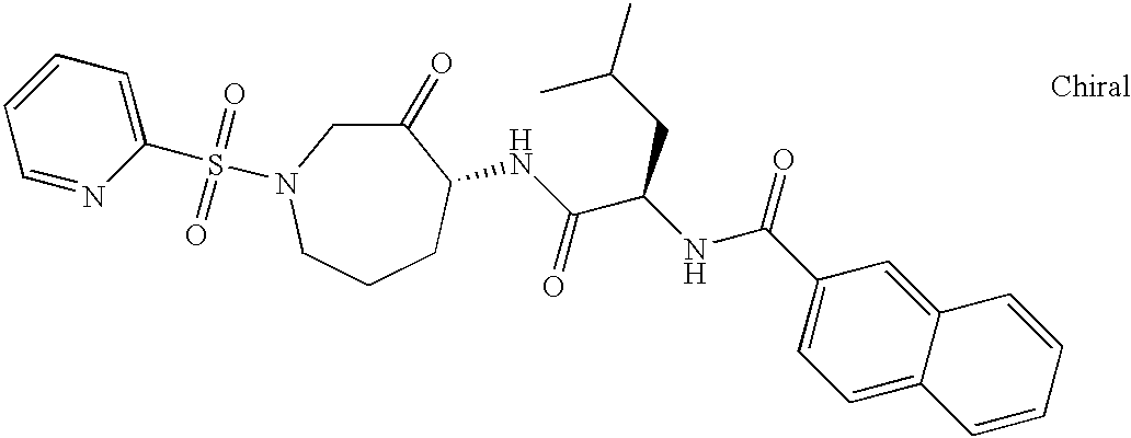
C1(=O)CN(S(C2=CC=CC=N2)(=O)=O)CCCC1NC(C(NC(=O)C1=CC=C2C(=C1)C=CC=C2)CC(C)C)=O
